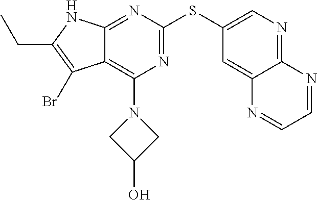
CCC1=C(Br)C2=C(N3CC(O)C3)N=C(SC3=CN=C4C(=C3)N=CC=N4)N=C2N1
